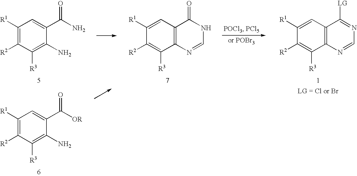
C1([R1])=CC2=C(C([R3])=C1[R2])N=CN=C2[LG].C1([R1])=CC2=C(C([R3])=C1[R2])N=CNC2=O.C1([R1])=C([R2])C([R3])=C(N)C(C(N)=O)=C1.C1([R1])=C([R2])C([R3])=C(N)C(C([OR])=O)=C1
